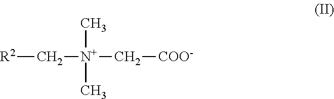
[R2]C[N+](C[COO-])(C)C
